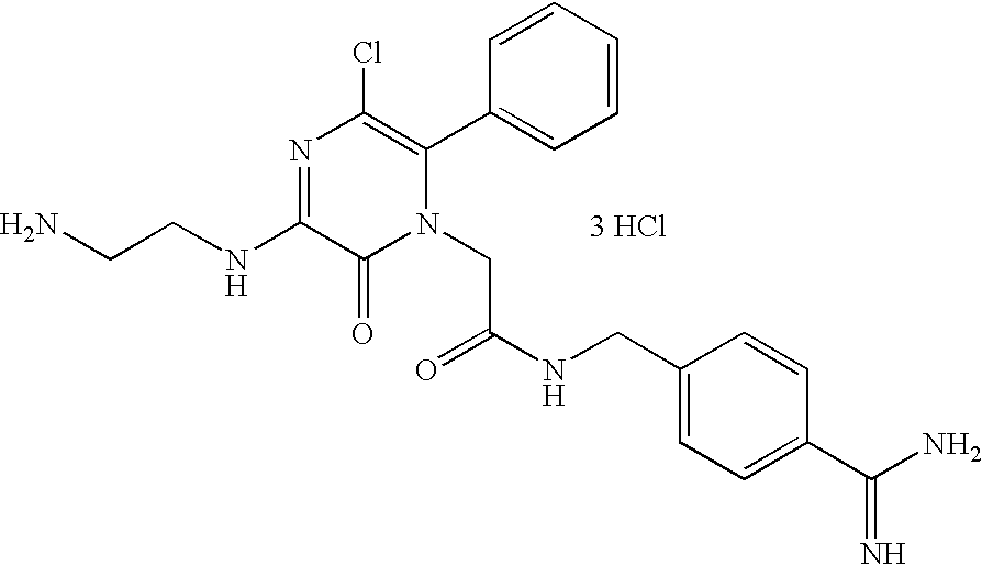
[3 HCl].NCCNC1=NC(Cl)=C(C2=CC=CC=C2)N(CC(NCC2=CC=C(C(=N)N)C=C2)=O)C1=O
